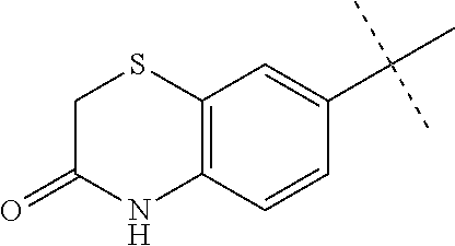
C1C(=O)NC2=C(S1)C=C(C(C)(C)C)C=C2
